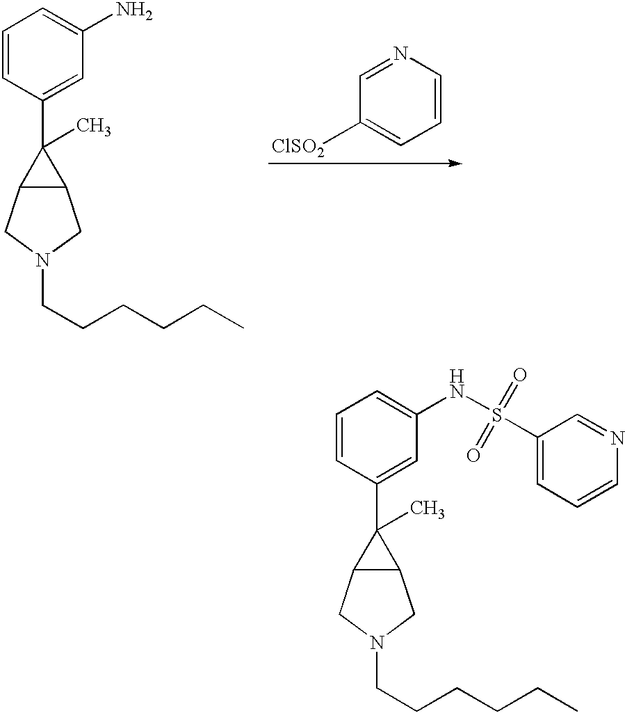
C1=CC(C2(C)C3C2CN(CCCCCC)C3)=CC(NS(=O)(=O)C2=CC=CN=C2)=C1.C1=CC(C2(C)C3C2CN(CCCCCC)C3)=CC(N)=C1.C1=CN=CC([ClSO2])=C1
